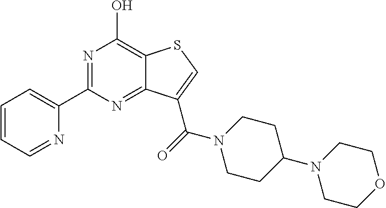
C1=CC=NC(C2=NC(O)=C3C(=N2)C(C(=O)N2CCC(N4CCOCC4)CC2)=CS3)=C1
